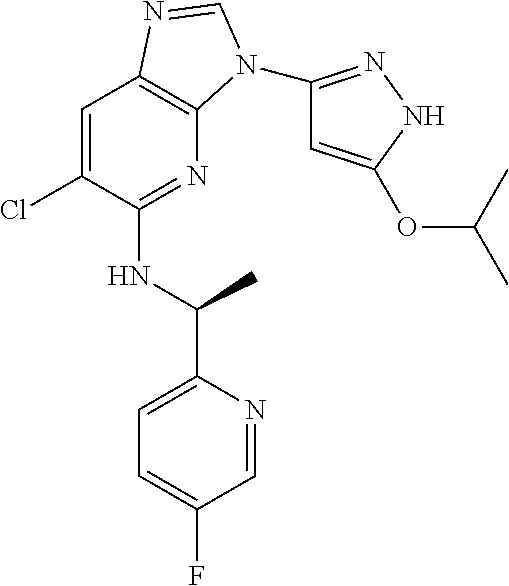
C1=C(Cl)C(NC(C2=CC=C(F)C=N2)C)=NC2=C1N=CN2C1=NNC(OC(C)C)=C1
